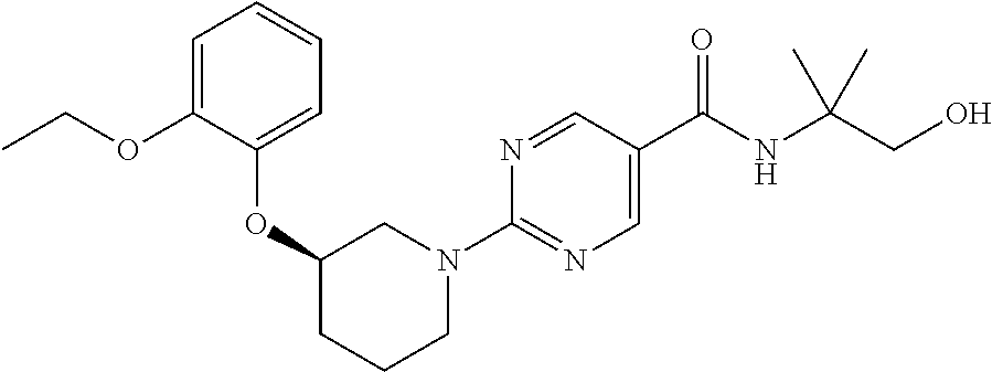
CCOC1=CC=CC=C1OC1CCCN(C2=NC=C(C(NC(CO)(C)C)=O)C=N2)C1
